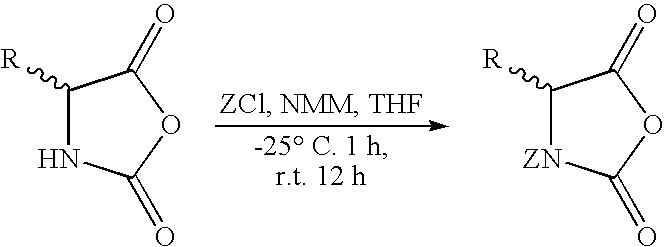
C1([R])NC(=O)OC1=O.C1([R])[ZN]C(=O)OC1=O
